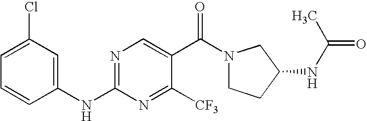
C1(NC2=NC=C(C(=O)N3CCC(NC(=O)C)C3)C([CF3])=N2)=CC(Cl)=CC=C1
